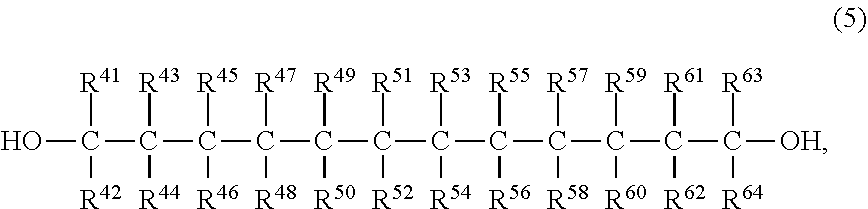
OC([R42])(C(C(C(C(C(C(C(C(C(C(C([OH])([R63])[R64])([R61])[R62])([R59])[R60])([R57])[R58])([R55])[R56])([R53])[R54])([R51])[R52])([R49])[R50])([R47])[R48])([R45])[R46])([R43])[R44])[R41]
